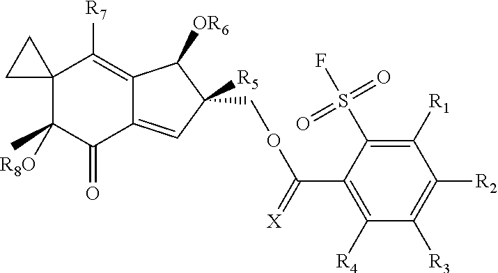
C12(C([R8O])(C)C(=O)C3=CC([R5])(COC(C4=C([R4])C([R3])=C([R2])C([R1])=C4S(F)(=O)=O)=[X])C([OR6])C3=C1[R7])CC2
